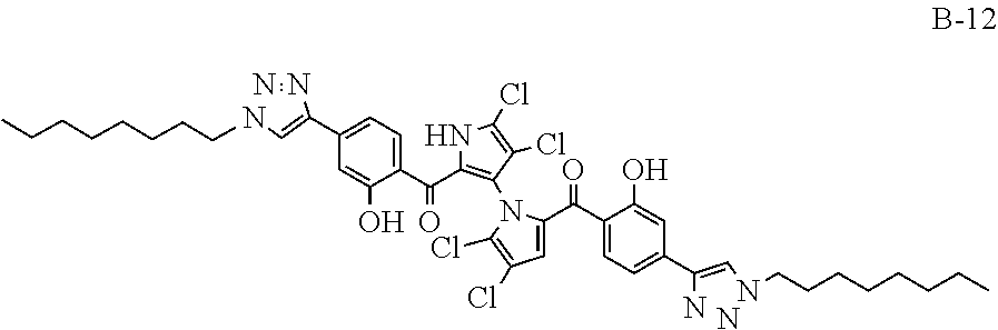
C1(C2=CN(CCCCCCCC)N=N2)=CC=C(C(=O)C2=C(N3C(C(C4=CC=C(C5=CN(CCCCCCCC)N=N5)C=C4O)=O)=CC(Cl)=C3Cl)C(Cl)=C(Cl)N2)C(O)=C1
